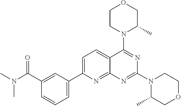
C1(C(=O)N(C)C)=CC(C2=CC=C3C(=N2)N=C(N2C(C)COCC2)N=C3N2C(C)COCC2)=CC=C1
